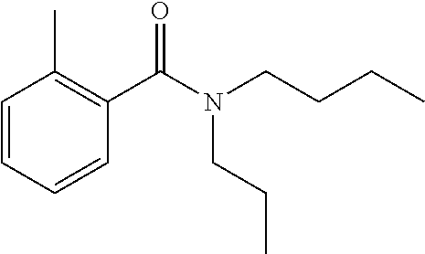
C1=CC=CC(C(=O)N(CCC)CCCC)=C1C
